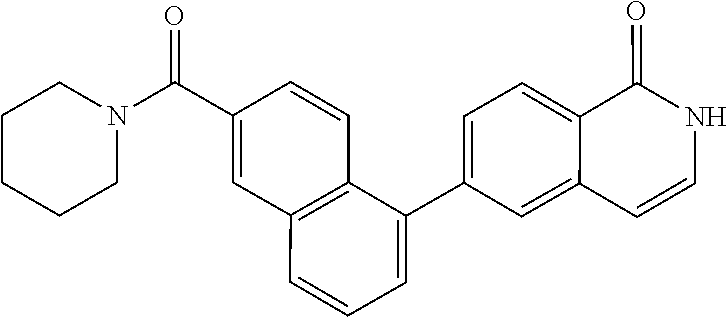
C1(C2=CC=CC3=C2C=CC(C(N2CCCCC2)=O)=C3)=CC=C2C(=C1)C=CNC2=O
